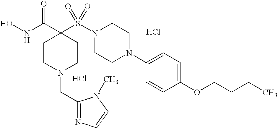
Cl.ONC(C1(S(N2CCN(C3=CC=C(OCCCC)C=C3)CC2)(=O)=O)CCN(CC2=NC=CN2C)CC1)=O.Cl
